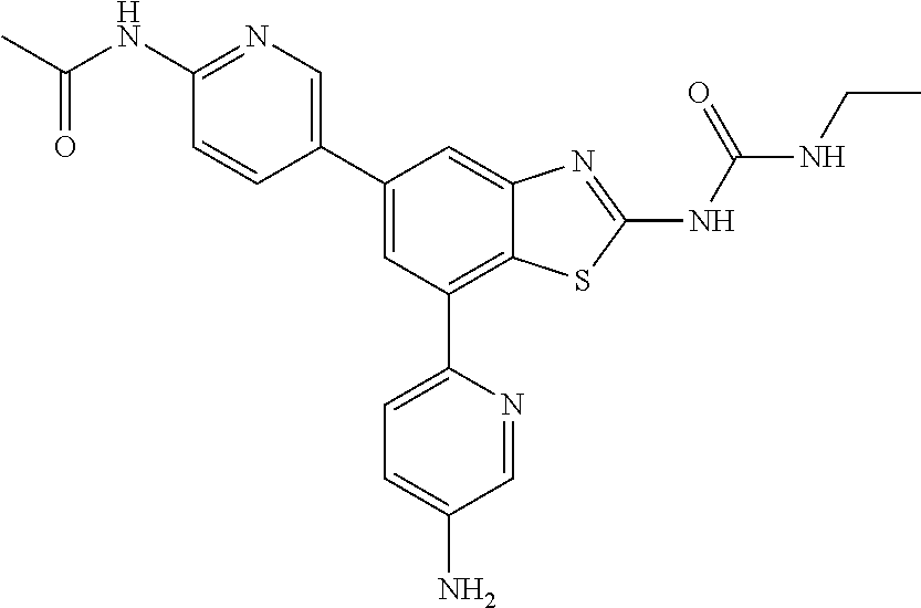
C1(C2=CN=C(NC(C)=O)C=C2)=CC(C2=CC=C(N)C=N2)=C2C(=C1)N=C(NC(=O)NCC)S2
